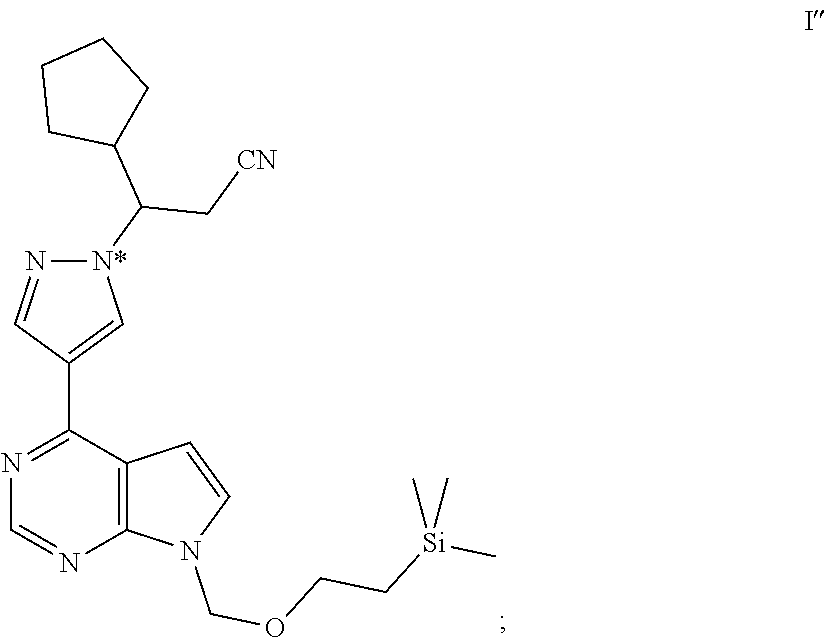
N1=C(C2=C[N*](C(C3CCCC3)C[CN])N=C2)C2=C(N=C1)N(COCC[Si](C)(C)C)C=C2
